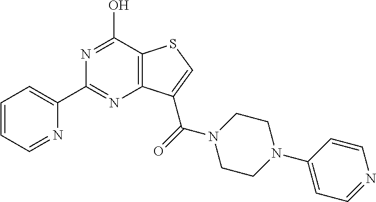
C1=CC=NC(C2=NC3=C(C(O)=N2)SC=C3C(N2CCN(C3=CC=NC=C3)CC2)=O)=C1
